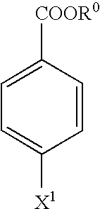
C1=C([COOR0])C=CC([X1])=C1
